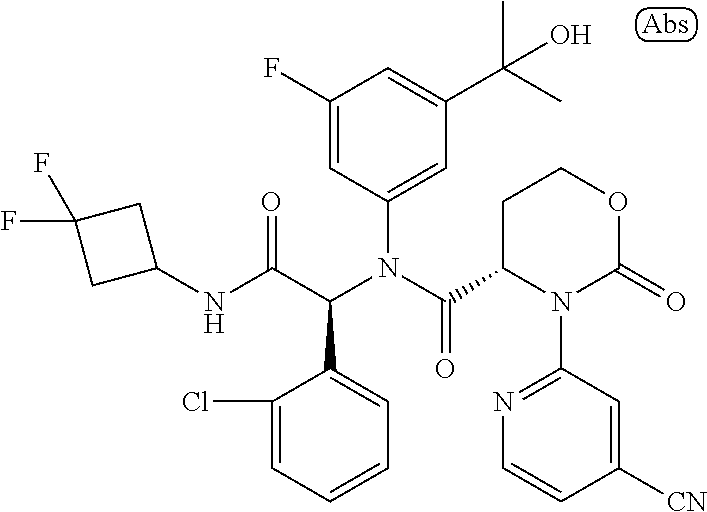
C1(NC(C(N(C(=O)C2N(C3=NC=CC([CN])=C3)C(=O)OCC2)C2=CC(C(C)(C)O)=CC(F)=C2)C2=CC=CC=C2Cl)=O)CC(F)(F)C1
